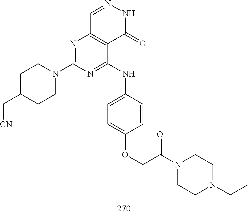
C1=NNC(=O)C2=C1N=C(N1CCC(C[CN])CC1)N=C2NC1=CC=C(OCC(N2CCN(CC)CC2)=O)C=C1
